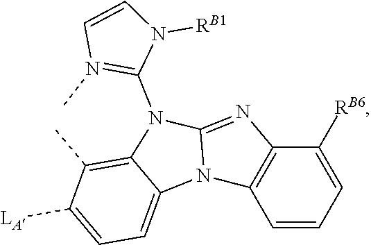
C12=C(C)C([LA])=CC=C1N1C(=NC3=C1C=CC=C3[RB6])N2C1=N(C)C=CN1[RB1]
